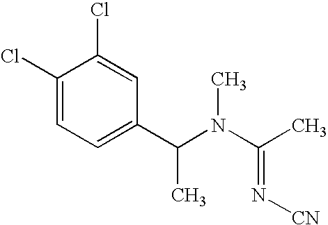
C1(Cl)=CC=C(C(N(C(C)=N[CN])C)C)C=C1Cl
